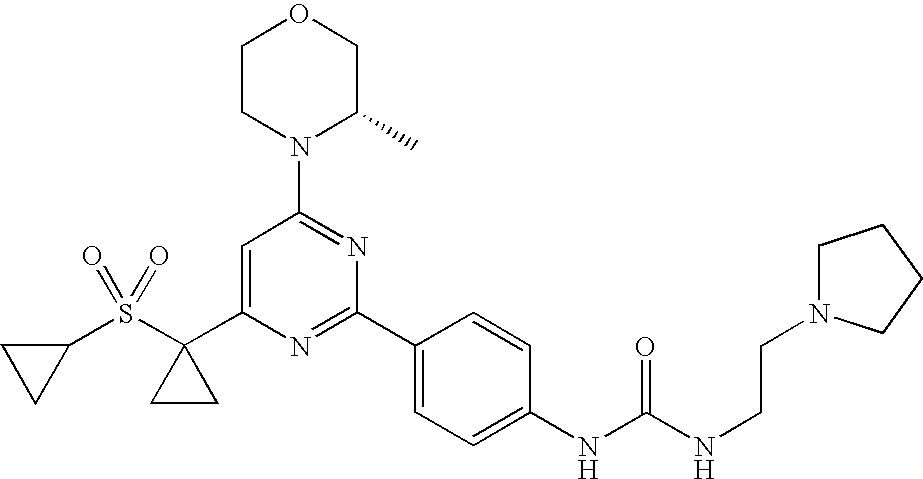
C1=C(C2(S(C3CC3)(=O)=O)CC2)N=C(C2=CC=C(NC(NCCN3CCCC3)=O)C=C2)N=C1N1C(C)COCC1
